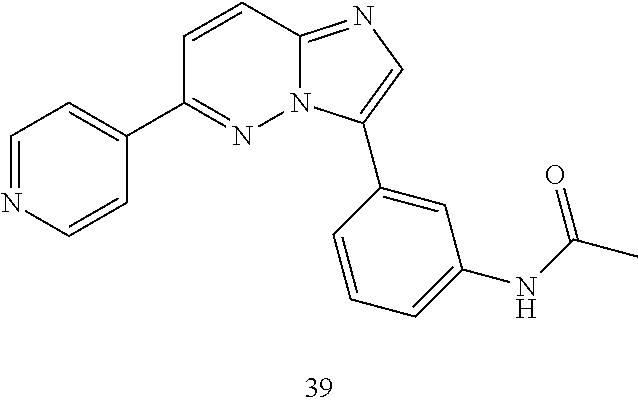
C1(C2=NN3C(=NC=C3C3=CC(NC(C)=O)=CC=C3)C=C2)=CC=NC=C1
